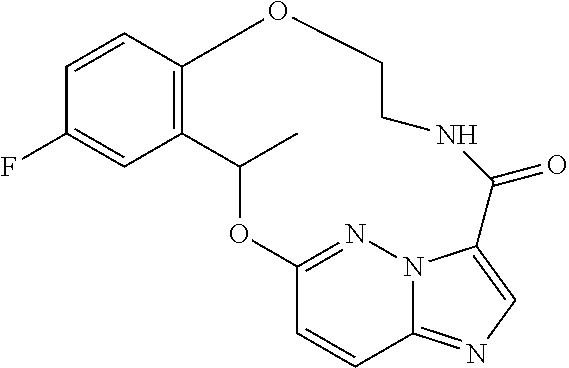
C12=C(C=CC(F)=C1)OCCNC(=O)C1=CN=C3C=CC(=NN31)OC2C
